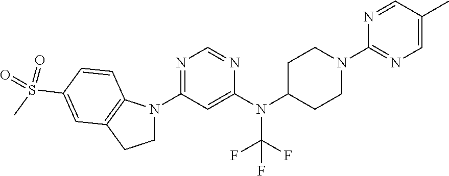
C1C(N(C2=CC(N3CCC4=C3C=CC(S(=O)(C)=O)=C4)=NC=N2)C(F)(F)F)CCN(C2=NC=C(C)C=N2)C1
